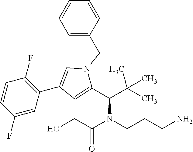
OCC(N(CCCN)C(C(C)(C)C)C1=CC(C2=C(F)C=CC(F)=C2)=CN1CC1=CC=CC=C1)=O
